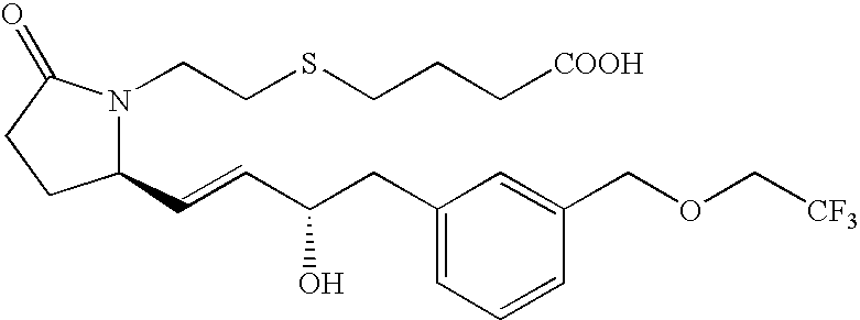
C1(C=CC(CC2=CC=CC(COC[CF3])=C2)O)N(CCSCCC[COOH])C(=O)CC1
